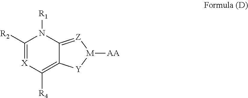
C12=[Z][M]([AA])[Y]C1=C([R4])[X]=C([R2])N2[R1]
